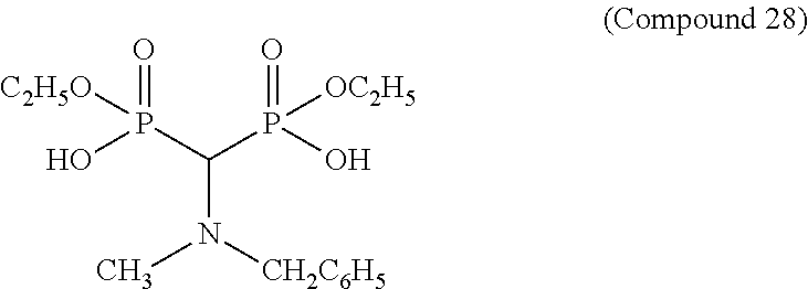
OP(C(P(O)([OC2H5])=O)N(C)[CH2C6H5])([C2H5O])=O
